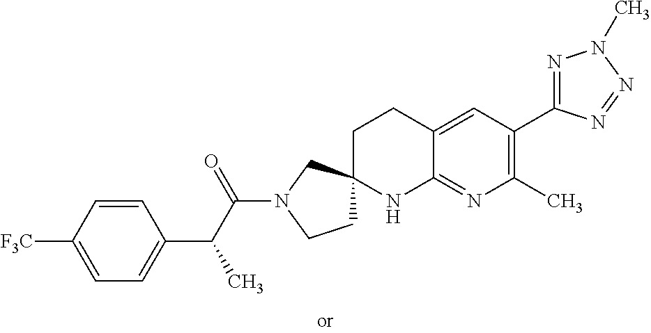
C1=C([F3C])C=CC(C(C(N2CCC3(C2)CCC2=CC(C4=NN(C)N=N4)=C(C)N=C2N3)=O)C)=C1
